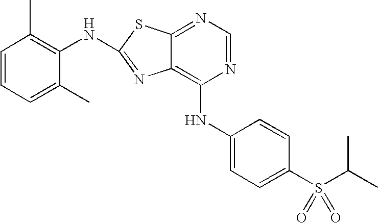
N1=CN=C2C(=C1NC1=CC=C(S(C(C)C)(=O)=O)C=C1)N=C(NC1=C(C)C=CC=C1C)S2
